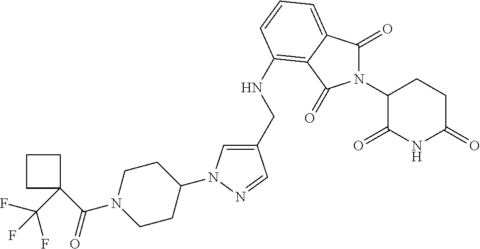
C1(CNC2=C3C(=CC=C2)C(=O)N(C2C(=O)NC(=O)CC2)C3=O)=CN(C2CCN(C(=O)C3(C(F)(F)F)CCC3)CC2)N=C1
